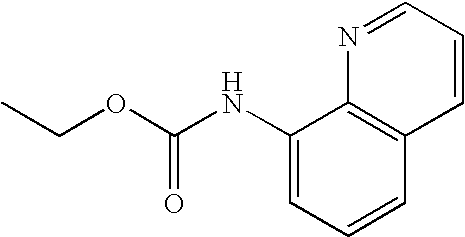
CCOC(NC1=CC=CC2=C1N=CC=C2)=O
